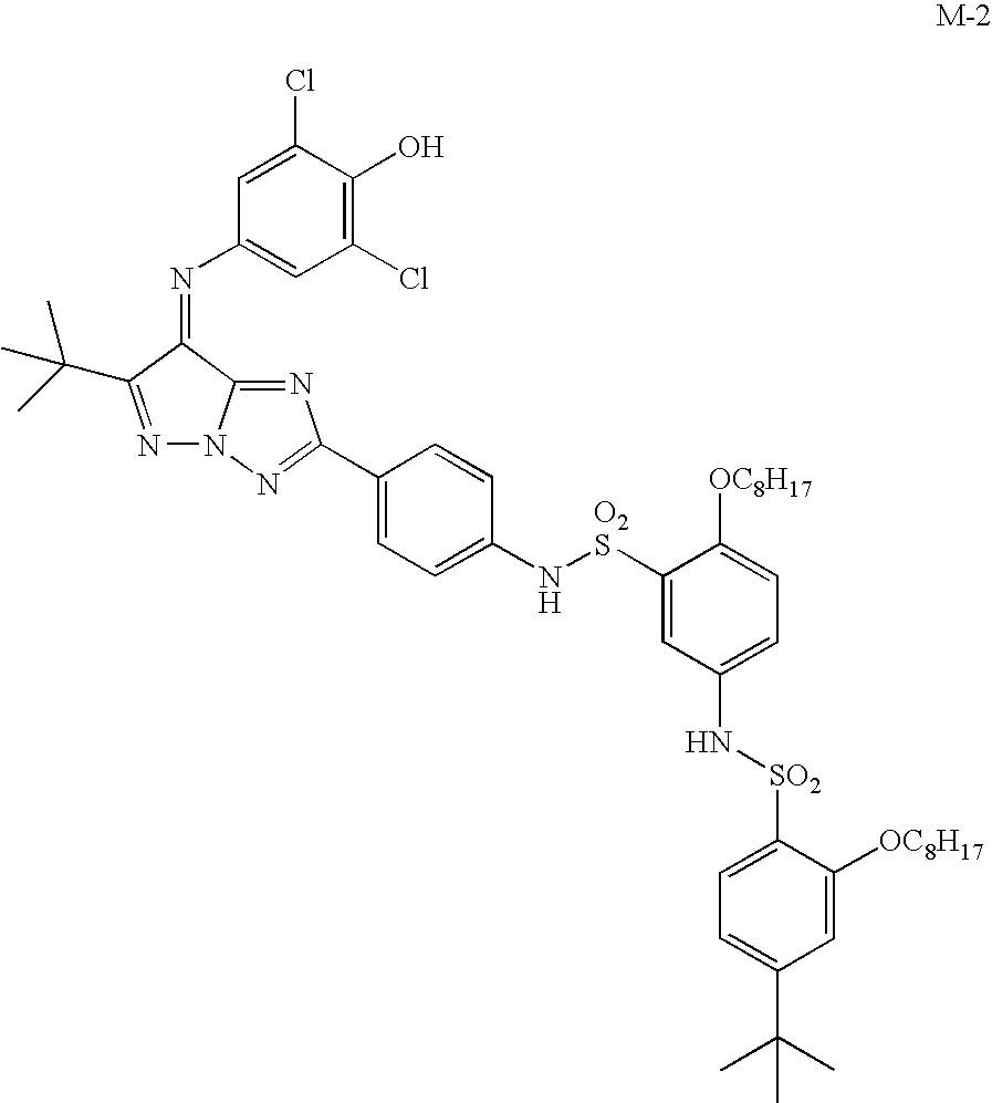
C1(Cl)=C(O)C(Cl)=CC(N=C2C3=NC(C4=CC=C(N[O2S]C5=CC(N[SO2]C6=CC=C(C(C)(C)C)C=C6[OC8H17])=CC=C5[OC8H17])C=C4)=NN3N=C2C(C)(C)C)=C1
